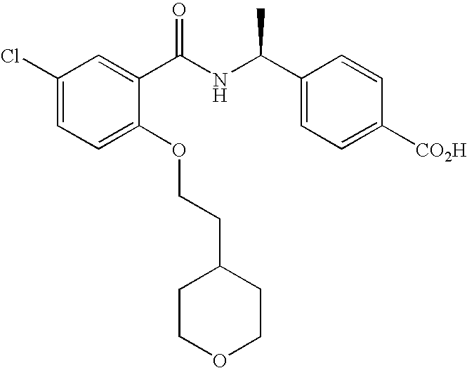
C1(Cl)=CC=C(OCCC2CCOCC2)C(C(NC(C2=CC=C([CO2H])C=C2)C)=O)=C1
